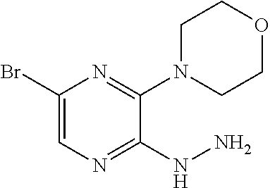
C1(Br)=CN=C(NN)C(N2CCOCC2)=N1
